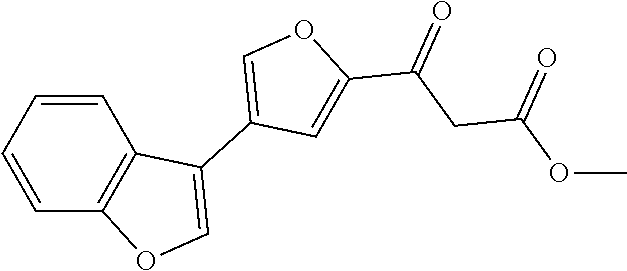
C1=CC=CC2=C1C(C1=COC(C(CC(OC)=O)=O)=C1)=CO2
